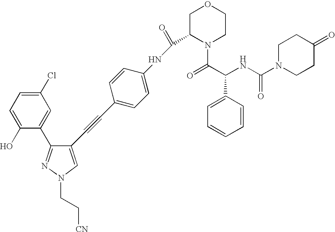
C1(O)=CC=C(Cl)C=C1C1=NN(CC[CN])C=C1C#CC1=CC=C(NC(C2N(C(C(NC(N3CCC(=O)CC3)=O)C3=CC=CC=C3)=O)CCOC2)=O)C=C1
